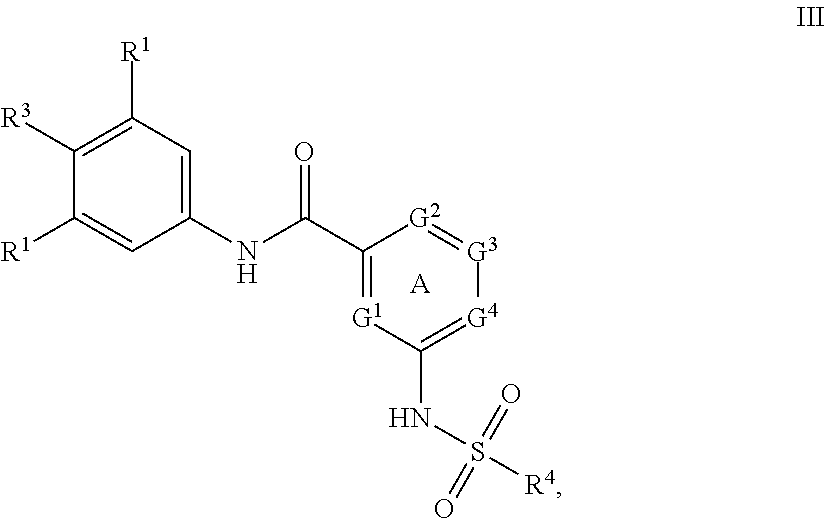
C1([R1])=CC(NC(C2=[G1]C(NS(=O)(=O)[R4])=[G4][G3]=[G2]2)=O)=CC([R1])=C1[R3].[A]
